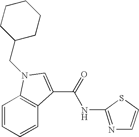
C1=CC=CC2=C1N(CC1CCCCC1)C=C2C(=O)NC1=NC=CS1
